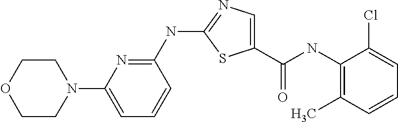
C1(NC(C2=CN=C(NC3=NC(N4CCOCC4)=CC=C3)S2)=O)=C(C)C=CC=C1Cl
